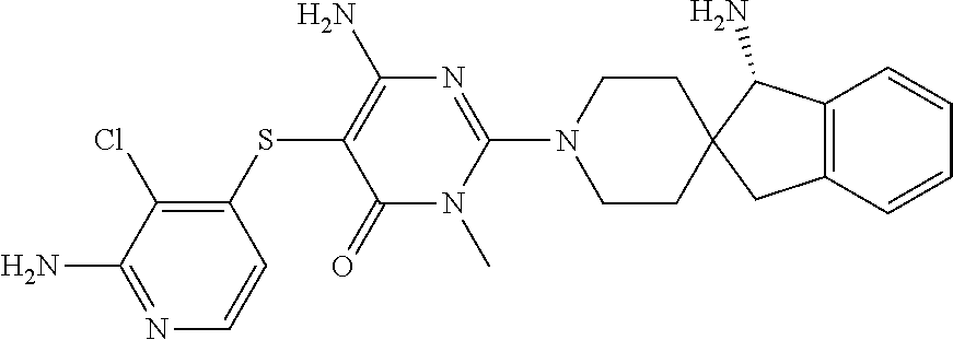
C1=CC(SC2=C(N)N=C(N3CCC4(CC3)CC3=C(C4N)C=CC=C3)N(C)C2=O)=C(Cl)C(N)=N1
